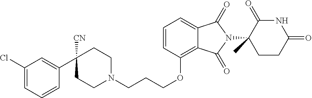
N1(CCCOC2=C3C(=CC=C2)C(=O)N(C2(C)C(=O)NC(=O)CC2)C3=O)CCC([CN])(C2=CC(Cl)=CC=C2)CC1
